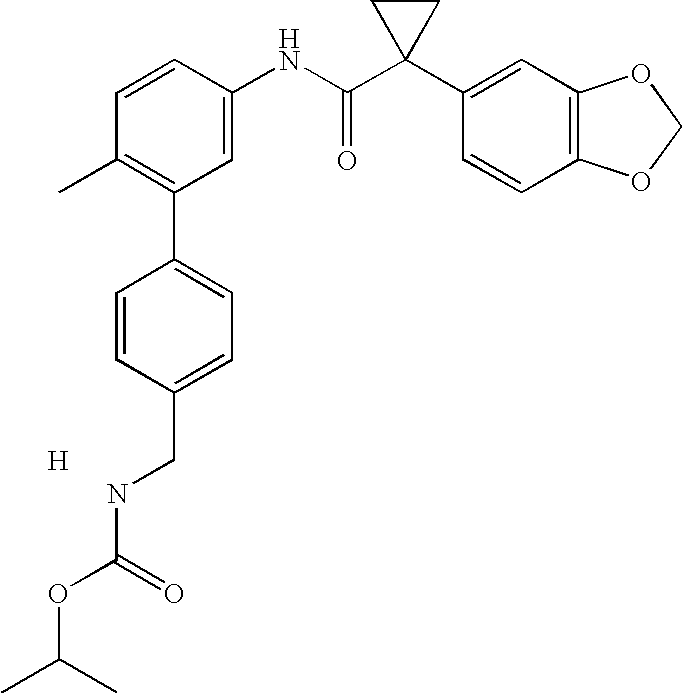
C1=CC(NC(C2(C3=CC4=C(C=C3)OCO4)CC2)=O)=CC(C2=CC=C(CNC(OC(C)C)=O)C=C2)=C1C.[H]
